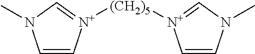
C1=C[N+]([(CH2)5][N+]2=CN(C)C=C2)=CN1C
